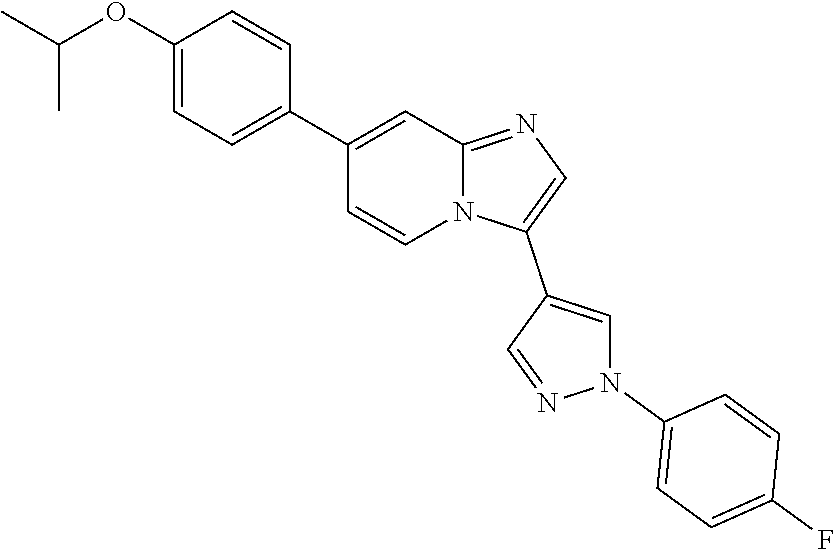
N12C(=NC=C1C1=CN(C3=CC=C(F)C=C3)N=C1)C=C(C1=CC=C(OC(C)C)C=C1)C=C2
